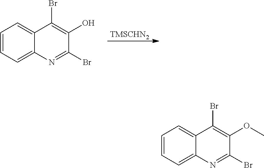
[TMSCHN2].C1=CC=C2C(=C1)C(Br)=C(O)C(Br)=N2.C1=CC=C2C(=C1)C(Br)=C(OC)C(Br)=N2
